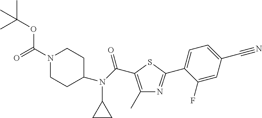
C1=C(C#N)C=C(F)C(C2=NC(C)=C(C(N(C3CCN(C(=O)OC(C)(C)C)CC3)C3CC3)=O)S2)=C1
